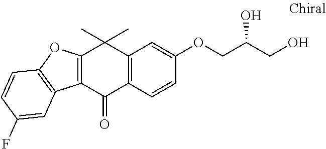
C12=C(C(=O)C3=C(C1(C)C)C=C(OCC(CO)O)C=C3)C1=C(O2)C=CC(F)=C1
